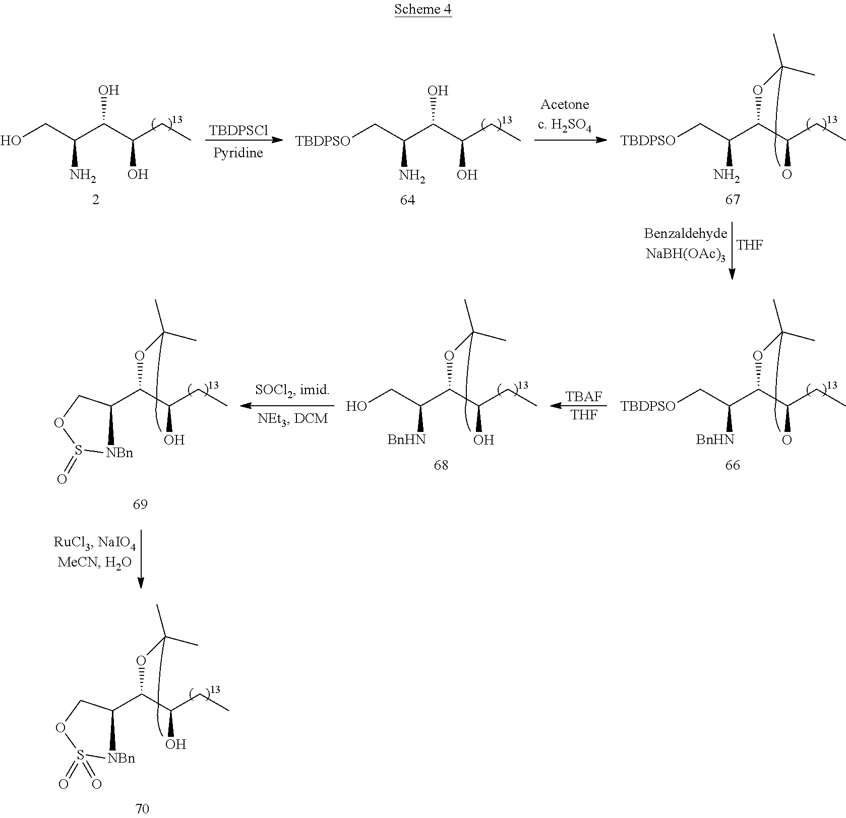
OCC(C(C(CC)O)O)N.[TBDPSCl].[TBDPSO]CC(C(C(CC)O)O)N.[TBDPSO]CC(C(C(CC)O)OC(C)C)N.[THF].[TBAF].[THF].[TBDPSO]CC(C(C(CC)O)OC(C)C)[BnHN].OCC(C(C(CC)O)OC(C)C)[BnHN].C1(C(C(CC)O)OC(C)C)[NBn]S(=O)OC1.C1(C(C(CC)O)OC(C)C)[NBn]S(=O)(=O)OC1
